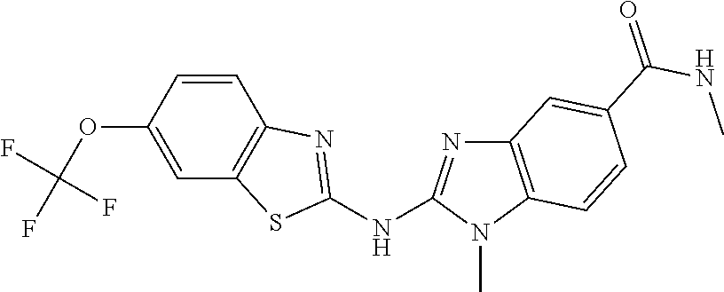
O(C1=CC2=C(C=C1)N=C(NC1=NC3=C(N1C)C=CC(C(NC)=O)=C3)S2)C(F)(F)F
